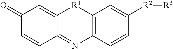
C1(=O)C=CC2=NC3=C([R1]C2=C1)C=C([R2][R3])C=C3
